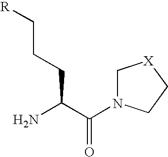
C1N(C(C(N)CCC[R])=O)CC[X]1
